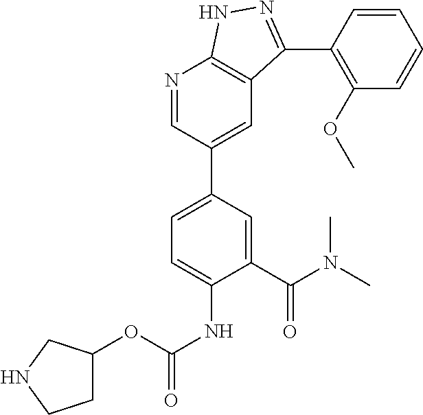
N1=CC(C2=CC=C(NC(OC3CCNC3)=O)C(C(=O)N(C)C)=C2)=CC2=C1NN=C2C1=C(OC)C=CC=C1
